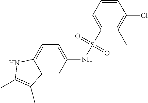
C12=CC(NS(=O)(=O)C3=CC=CC(Cl)=C3C)=CC=C1NC(C)=C2C
